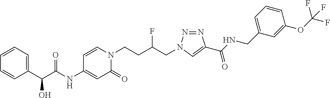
C1=CC=CC=C1C(C(NC1=CC(=O)N(CCC(CN2N=NC(C(NCC3=CC=CC(OC(F)(F)F)=C3)=O)=C2)F)C=C1)=O)O
